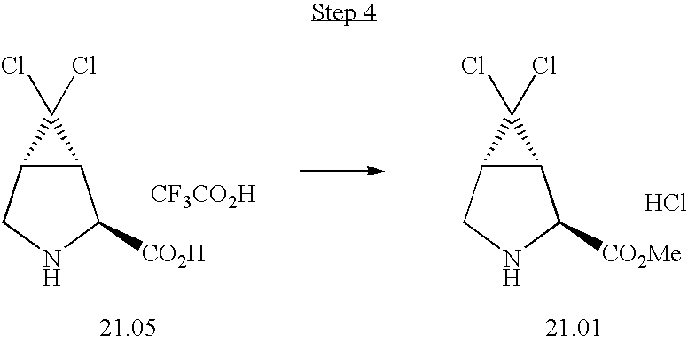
C12C(CNC1[CO2Me])C2(Cl)Cl.Cl.[CF3CO2H].C12C(CNC1[CO2H])C2(Cl)Cl
